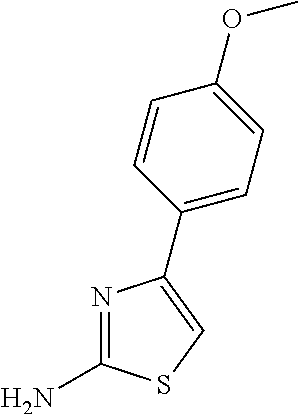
N1=C(N)SC=C1C1=CC=C(OC)C=C1
